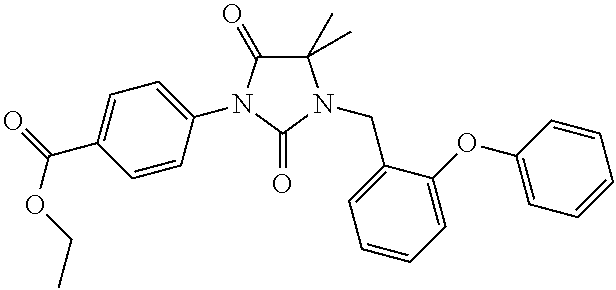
C1(C)(C)C(=O)N(C2=CC=C(C(=O)OCC)C=C2)C(=O)N1CC1=CC=CC=C1OC1=CC=CC=C1
